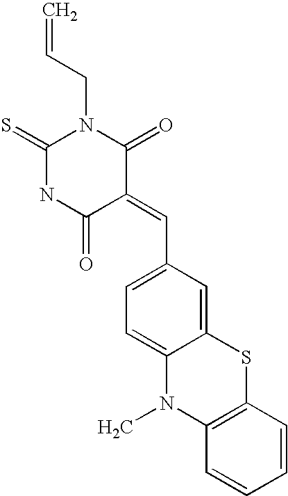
C=CCN1C(=S)NC(=O)C(=CC2=CC=C3C(=C2)SC2=C(N3C)C=CC=C2)C1=O
